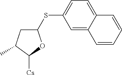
C1(SC2=CC=C3C(=C2)C=CC=C3)CC(C)C([Cs])O1
